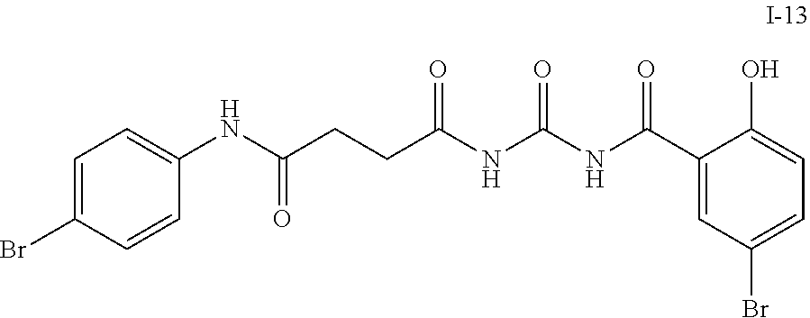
C1=C(Br)C=CC(NC(CCC(=O)NC(=O)NC(=O)C2=CC(Br)=CC=C2O)=O)=C1
